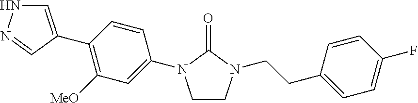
C1CN(CCC2=CC=C(F)C=C2)C(=O)N1C1=CC([MeO])=C(C2=CNN=C2)C=C1
